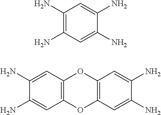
C1(N)=C(N)C=C(N)C(N)=C1.C12=C(C=C(N)C(N)=C1)OC1=C(O2)C=C(N)C(N)=C1
